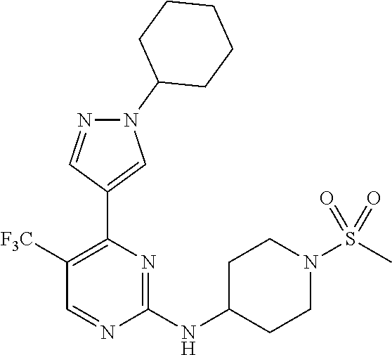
N(C1=NC(C2=CN(C3CCCCC3)N=C2)=C([F3C])C=N1)C1CCN(S(C)(=O)=O)CC1
